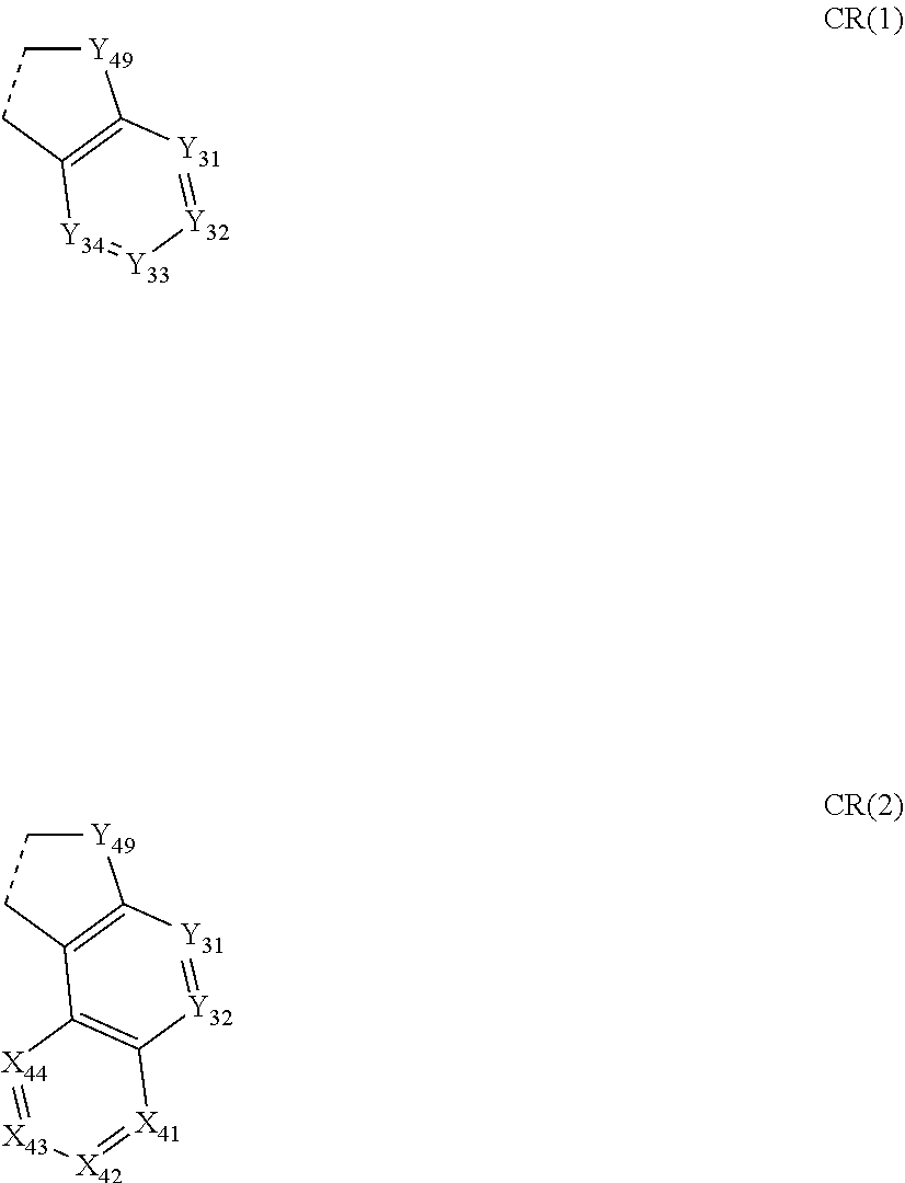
[Y49]1CCC2=C1[Y31]=[Y32][Y33]=[Y34]2.[Y49]1CCC2=C1[Y31]=[Y32]C1=C2[X44]=[X43][X42]=[X41]1
